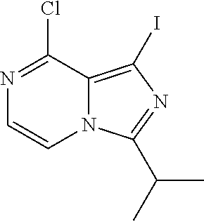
N1=C(Cl)C2=C(I)N=C(C(C)C)N2C=C1
